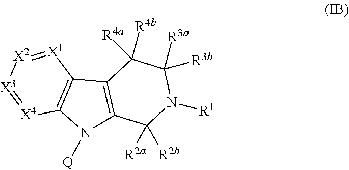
C12=C(N([Q])C3=C1[X1]=[X2][X3]=[X4]3)C([R2a])([R2b])N([R1])C([R3a])([R3b])C2([R4b])[R4a]
